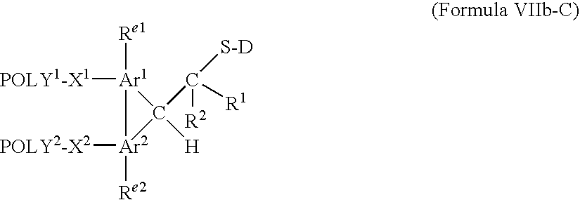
[POLY1-X1][Ar1]1([Re1])C([H])(C([R1])([R2])[S-D])[Ar2]1([POLY2-X2])[Re2]
